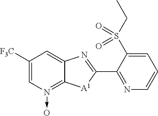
C1([F3C])=CN(->O)=C2C(=C1)N=C(C1=NC=CC=C1S(CC)(=O)=O)[A1]2
